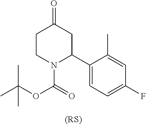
C1CN(C(=O)OC(C)(C)C)C(C2=CC=C(F)C=C2C)CC1=O
